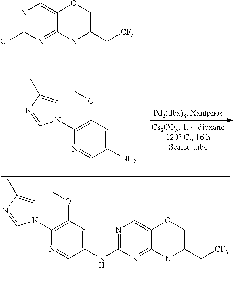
N1(C2=C(OC)C=C(N)C=N2)C=C(C)N=C1.N1=C(Cl)N=C2C(=C1)OCC(C[CF3])N2C.N1(C2=C(OC)C=C(NC3=NC=C4C(=N3)N(C)C(C[CF3])CO4)C=N2)C=C(C)N=C1
